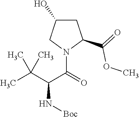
C1C(O)CN(C(C(C(C)(C)C)N[Boc])=O)C1C(=O)OC
